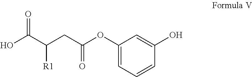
C1(OC(CC(C(O)=O)[R1])=O)=CC=CC(O)=C1
